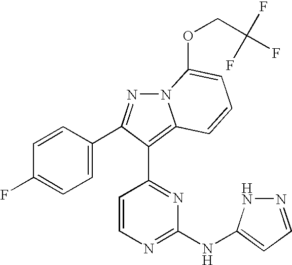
C1=CC(C2=NN3C(=C2C2=NC(NC4=CC=NN4)=NC=C2)C=CC=C3OCC(F)(F)F)=CC=C1F
